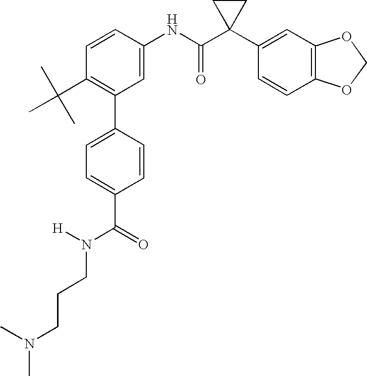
C1(NC(C2(C3=CC4=C(C=C3)OCO4)CC2)=O)=CC(C2=CC=C(C(N([H])CCCN(C)C)=O)C=C2)=C(C(C)(C)C)C=C1
